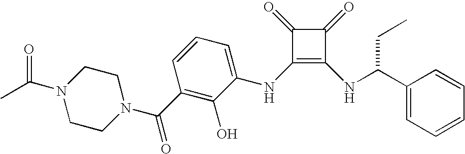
N1(C(C)=O)CCN(C(C2=C(O)C(NC3=C(NC(C4=CC=CC=C4)CC)C(=O)C3=O)=CC=C2)=O)CC1
